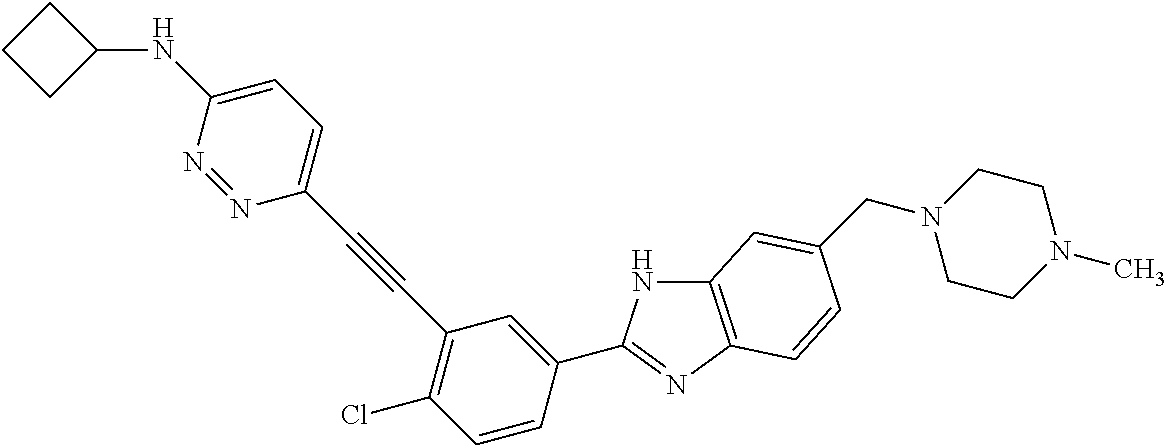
C12=C(N=C(C3=CC(C#CC4=CC=C(NC5CCC5)N=N4)=C(Cl)C=C3)N1)C=CC(CN1CCN(C)CC1)=C2
